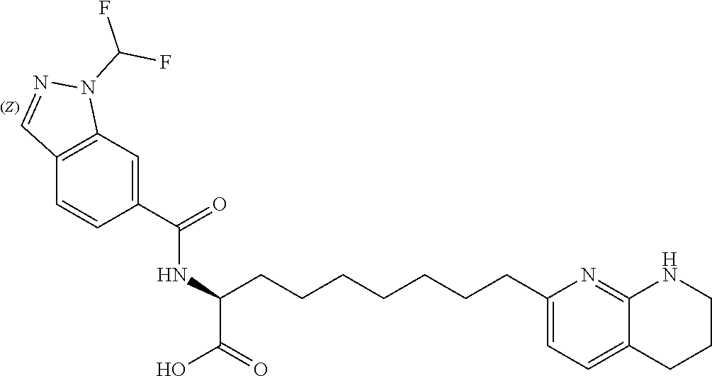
C1(C(=O)NC(C(=O)O)CCCCCCCC2=CC=C3C(=N2)NCCC3)=CC2=C(C=C1)C=NN2C(F)F
